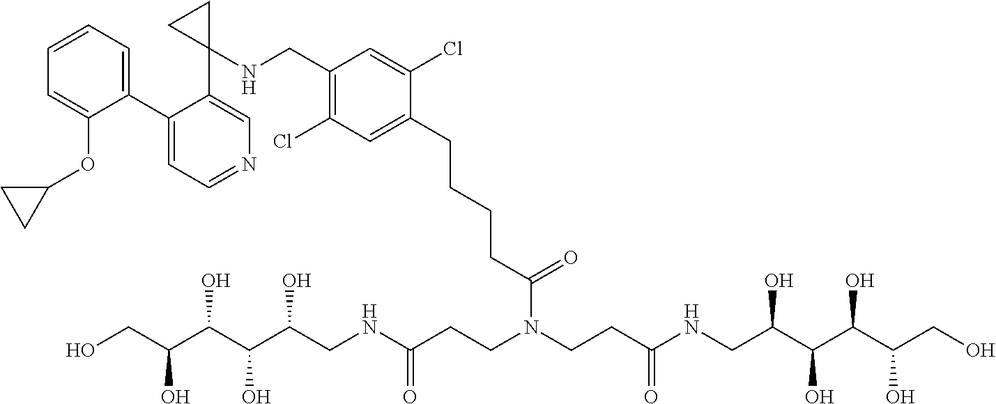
C1(C2=CC=CC=C2OC2CC2)=CC=NC=C1C1(NCC2=C(Cl)C=C(CCCCC(N(CCC(NCC(C(C(C(CO)O)O)O)O)=O)CCC(NCC(C(C(C(CO)O)O)O)O)=O)=O)C(Cl)=C2)CC1
